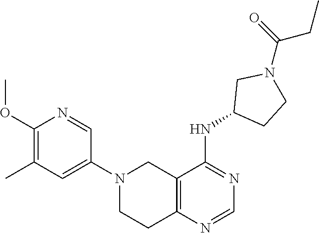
C1(N2CCC3=C(C2)C(NC2CCN(C(CC)=O)C2)=NC=N3)=CC(C)=C(OC)N=C1
